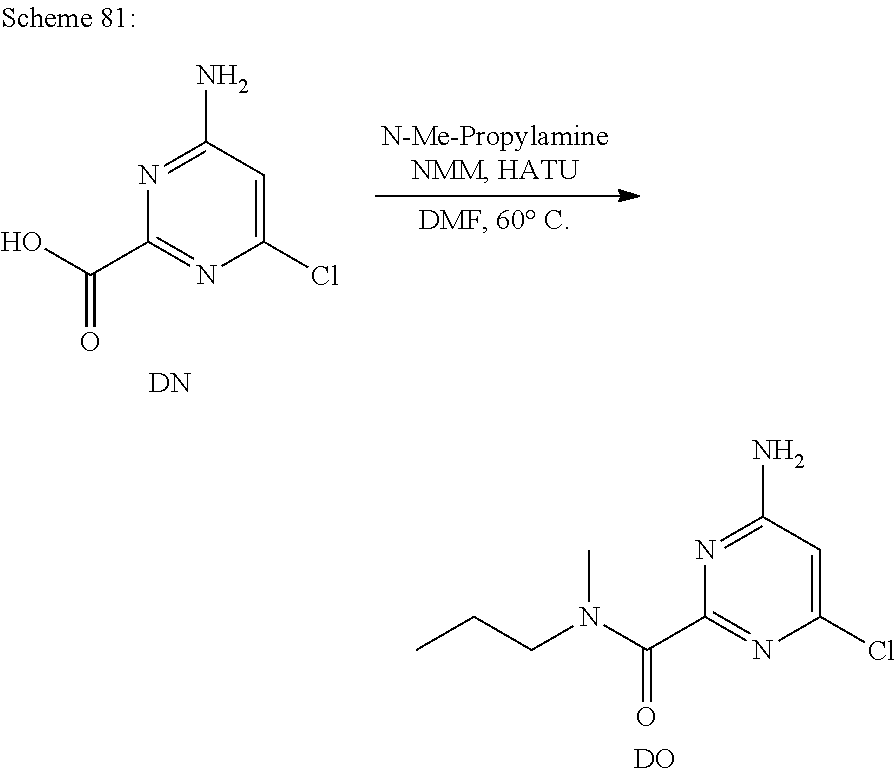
C1(Cl)=CC(N)=NC(C(O)=O)=N1.[DN].C1(Cl)=CC(N)=NC(C(N(CCC)C)=O)=N1.[DO]
